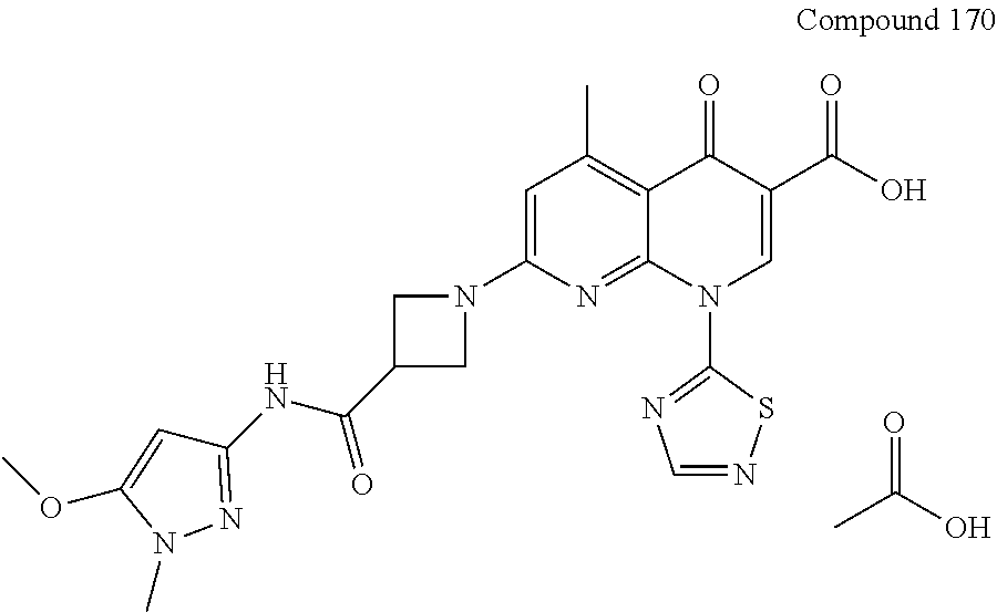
C1=C(OC)N(C)N=C1NC(=O)C1CN(C2=CC(C)=C3C(=N2)N(C2=NC=NS2)C=C(C(O)=O)C3=O)C1.CC(O)=O
